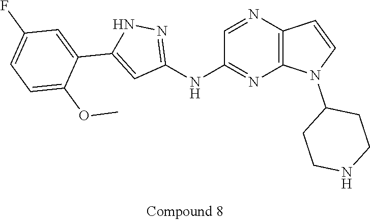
C12=C(N=CC(NC3=NNC(C4=CC(F)=CC=C4OC)=C3)=N1)C=CN2C1CCNCC1
